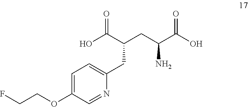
C1=C(OCCF)C=NC(CC(CC(C(O)=O)N)C(O)=O)=C1
